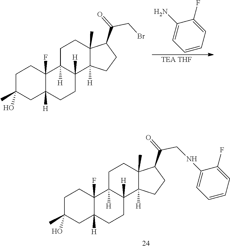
C1C(C)(O)CC2([H])C(F)(C1)C1([H])C([H])(CC2)C2([H])C(C)(CC1)C(C(=O)CNC1=CC=CC=C1F)CC2.C1C(C)(O)CC2([H])C(F)(C1)C1([H])C([H])(CC2)C2([H])C(C)(CC1)C(C(CBr)=O)CC2.[TEA THF].C1=CC=C(F)C(N)=C1
